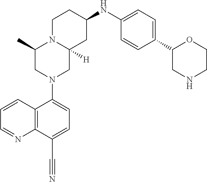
C1=CC2=C(N=C1)C(C#N)=CC=C2N1CC2([H])N(C(C)C1)CCC(NC1=CC=C(C3OCCNC3)C=C1)C2
